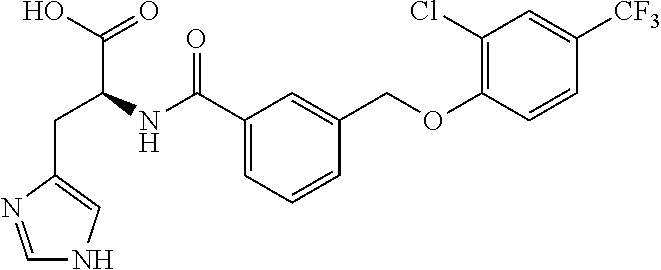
C1(C(NC(CC2=CNC=N2)C(O)=O)=O)=CC=CC(COC2=C(Cl)C=C([CF3])C=C2)=C1
